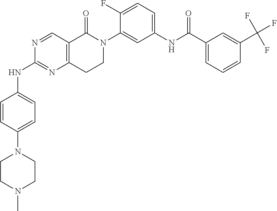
N1=CC2=C(N=C1NC1=CC=C(N3CCN(C)CC3)C=C1)CCN(C1=CC(NC(C3=CC=CC(C(F)(F)F)=C3)=O)=CC=C1F)C2=O
